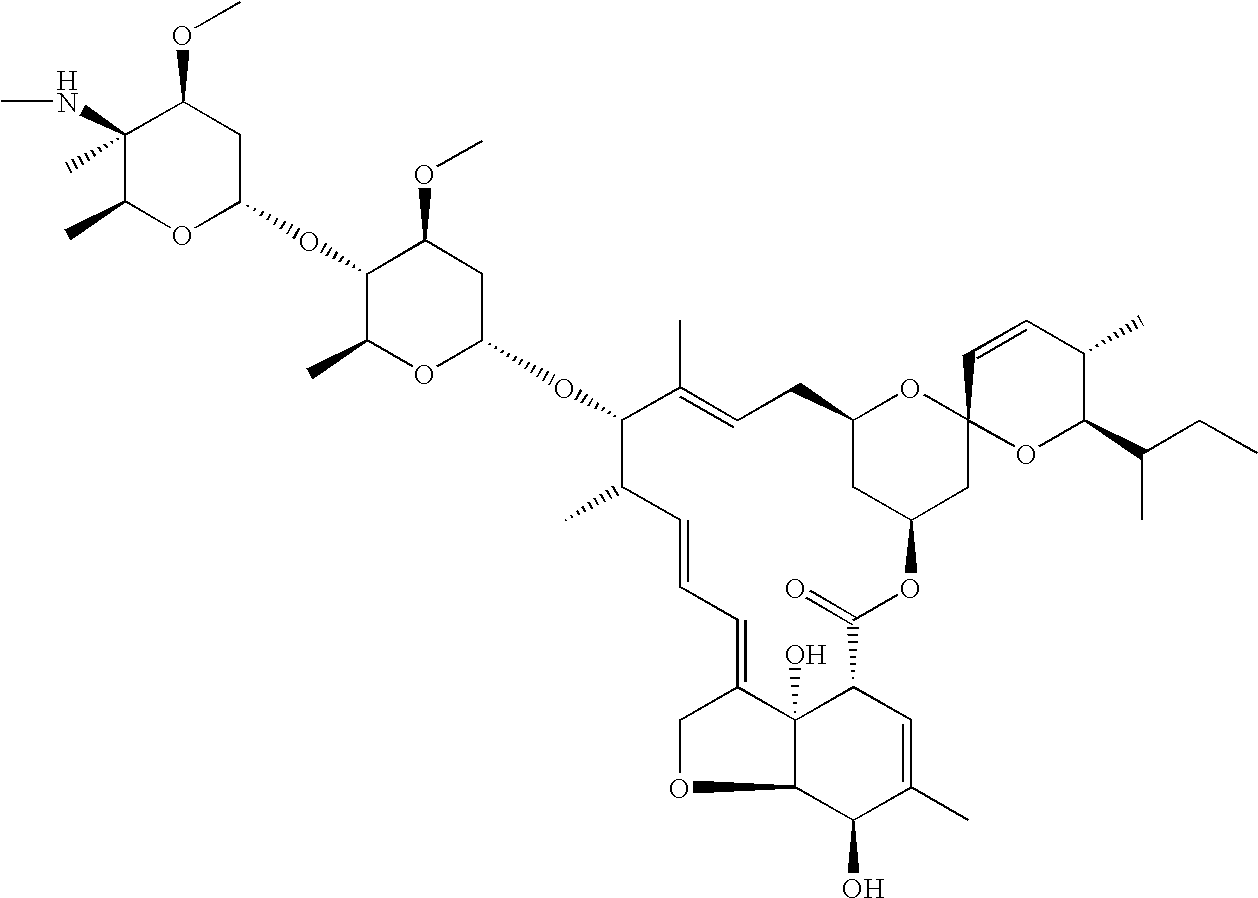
C1(C)(NC)C(C)OC(OC2C(C)OC(OC3C(C)C=CC=C4C5(O)C(OC4)C(O)C(C)=CC5C(=O)OC4CC(CC=C3C)OC3(C4)OC(C(CC)C)C(C)C=C3)CC2OC)CC1OC
